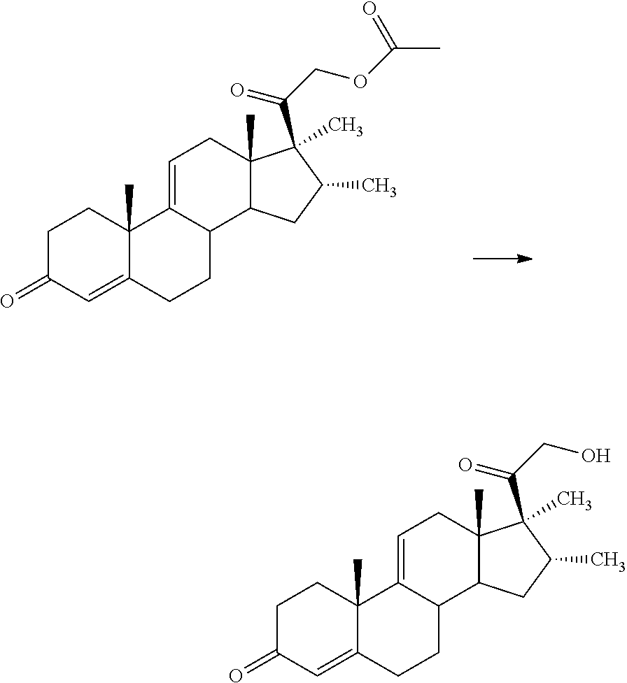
CC1CC2C(C)(C1(C(=O)COC(C)=O)C)CC=C1C2CCC2=CC(=O)CCC12C.CC1CC2C(C)(C1(C(=O)CO)C)CC=C1C2CCC2=CC(=O)CCC12C
